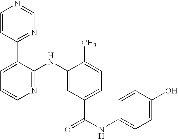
C1=CC(C2=CC=CN=C2NC2=CC(C(NC3=CC=C(O)C=C3)=O)=CC=C2C)=NC=N1
